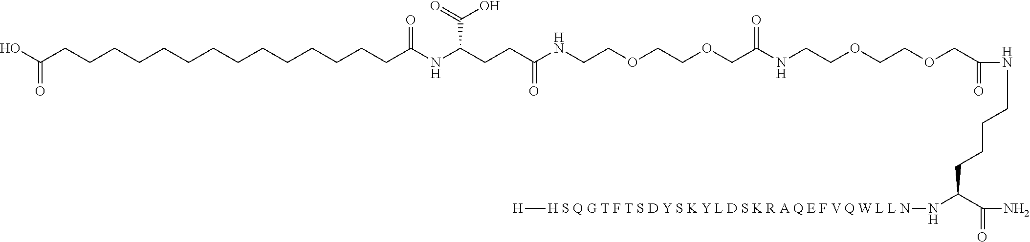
OC(CCCCCCCCCCCCCCC(NC(CCC(NCCOCCOCC(NCCOCCOCC(=O)NCCCCC(N[H S Q G T F T S D Y S K Y L D S K R A Q E F V Q W L L N][H])C(=O)N)=O)=O)C(=O)O)=O)=O
